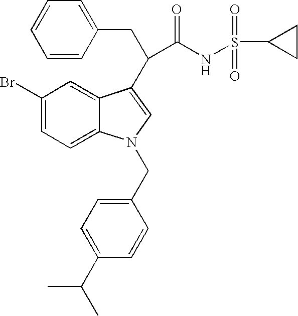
C1=C(Br)C=C2C(=C1)N(CC1=CC=C(C(C)C)C=C1)C=C2C(CC1=CC=CC=C1)C(NS(C1CC1)(=O)=O)=O
